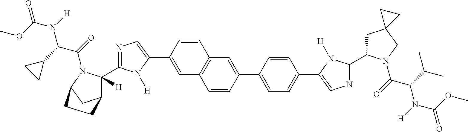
C12CC(CC1)N(C(=O)C(C1CC1)N([H])C(OC)=O)C2([H])C1=NC=C(C2=CC3=C(C=C2)C=C(C2=CC=C(C4=CN=C(C5CC6(CN5C(=O)C(C(C)C)N([H])C(OC)=O)CC6)N4[H])C=C2)C=C3)N1[H]
